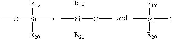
CO[Si]([R19])([R20])C.C[Si](OC)([R19])[R20].C[Si](C)([R19])[R20]
